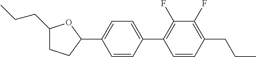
C1(CCC)CCC(C2=CC=C(C3=C(F)C(F)=C(CCC)C=C3)C=C2)O1
